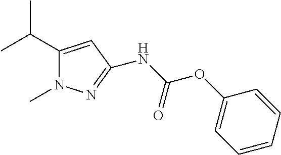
C1(C(C)C)=CC(NC(OC2=CC=CC=C2)=O)=NN1C
